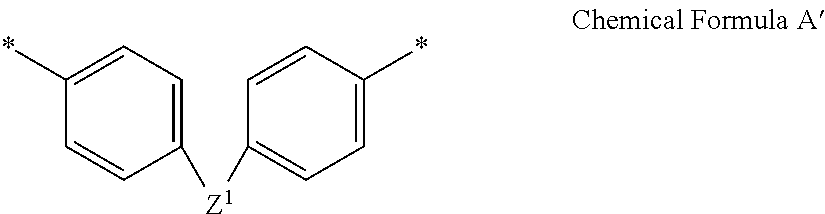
C1=C(*)C=CC([Z1]C2=CC=C(*)C=C2)=C1
